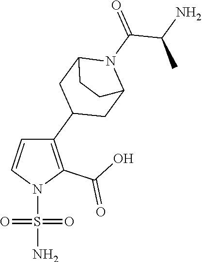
C1(C2CC3N(C(C(N)C)=O)C(C2)CC3)=C(C(O)=O)N(S(N)(=O)=O)C=C1
